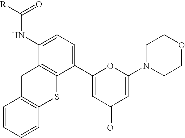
C1C2=C(SC3=C1C(NC([R])=O)=CC=C3C1=CC(=O)C=C(N3CCOCC3)O1)C=CC=C2
